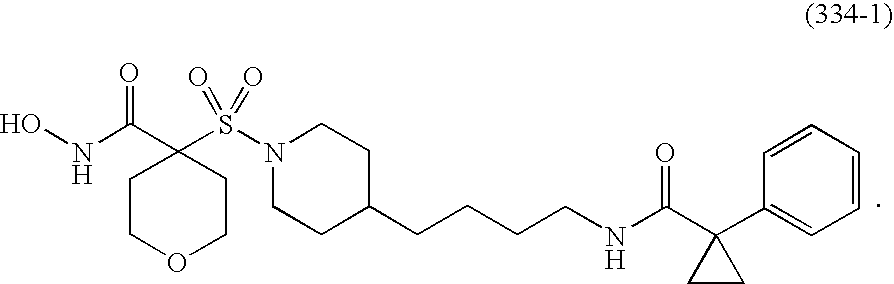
C1COCCC1(C(=O)NO)S(N1CCC(CCCCNC(C2(C3=CC=CC=C3)CC2)=O)CC1)(=O)=O
